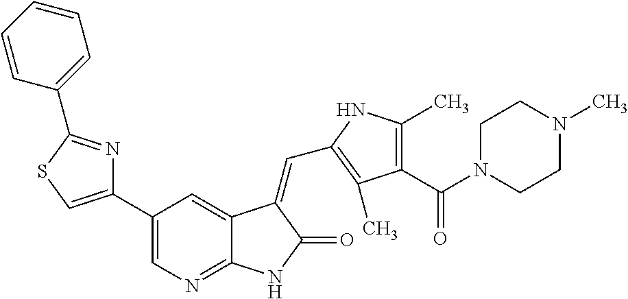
C1(C2=CSC(C3=CC=CC=C3)=N2)=CN=C2C(=C1)C(=CC1=C(C)C(C(N3CCN(C)CC3)=O)=C(C)N1)C(=O)N2
